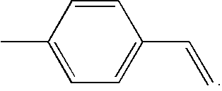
C1=C(C=C)C=CC(C)=C1
